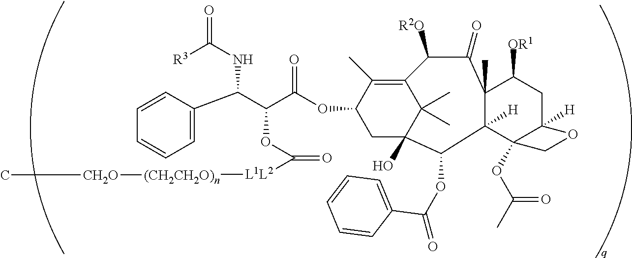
C1=CC(C(C(C(OC2CC3(O)C(C)(C)C(=C2C)C([R2O])C(=O)C2(C)C([H])(C4(OC(C)=O)C([H])(CC2[OR1])OC4)C3OC(=O)C2=CC=CC=C2)=O)OC([L1L2][(CH2CH2O)n][CH2O]C)=O)NC([R3])=O)=CC=C1
